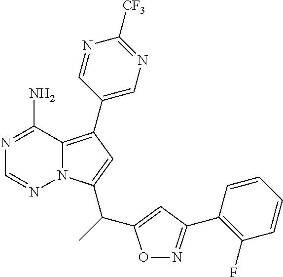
C1(C2=C3N(C(C(C4=CC(C5=C(F)C=CC=C5)=NO4)C)=C2)N=CN=C3N)=CN=C([CF3])N=C1
